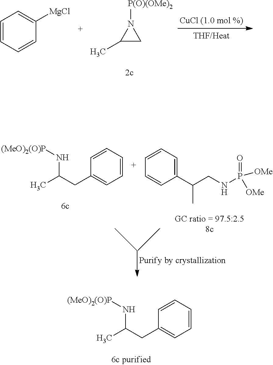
C1=CC=CC=C1CC(N[(MeO)2(O)P])C.C1=CC=CC([MgCl])=C1.C1(C)CN1[P(O)(OMe)2].C1=CC=CC=C1CC(N[(MeO)2(O)P])C.C1=CC=C(C(CNP([OMe])([OMe])=O)C)C=C1
